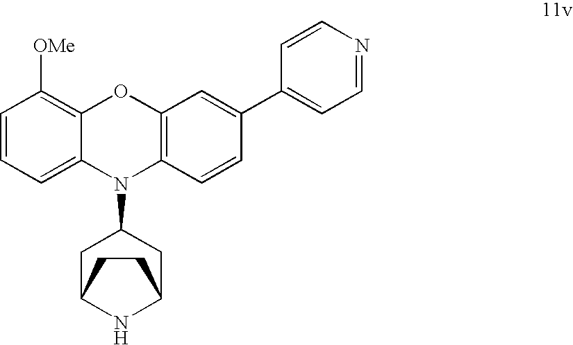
C1=CC=C2C(=C1[OMe])OC1=C(N2C2CC3NC(C2)CC3)C=CC(C2=CC=NC=C2)=C1
